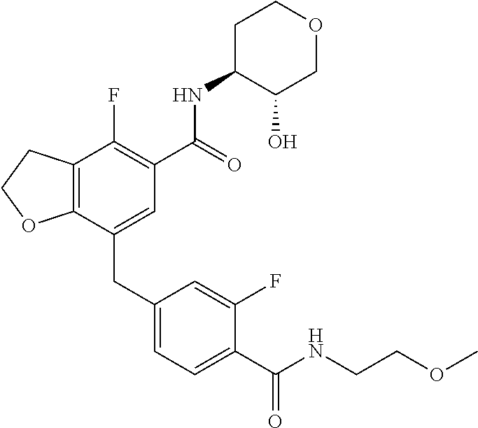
C12=C(CCO1)C(F)=C(C(NC1C(O)COCC1)=O)C=C2CC1=CC=C(C(NCCOC)=O)C(F)=C1
